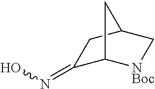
C1(=NO)C2[NBoc]CC(C1)C2
